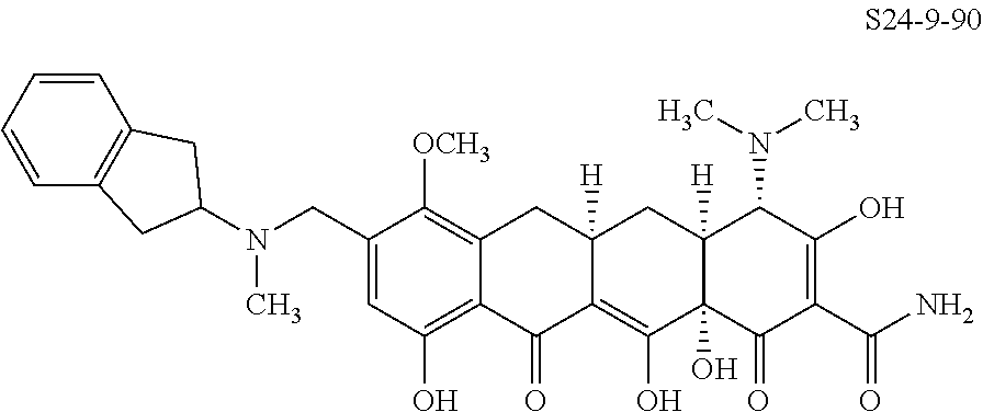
C1(CN(C2CC3=C(C2)C=CC=C3)C)=CC(O)=C2C(=C1[OCH3])CC1([H])C(=C(O)C3(O)C([H])(C1)C(N(C)C)C(O)=C(C(N)=O)C3=O)C2=O
